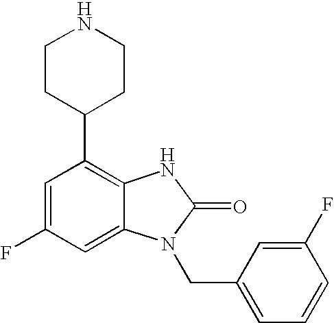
C1=C(F)C=C2C(=C1C1CCNCC1)NC(=O)N2CC1=CC=CC(F)=C1
